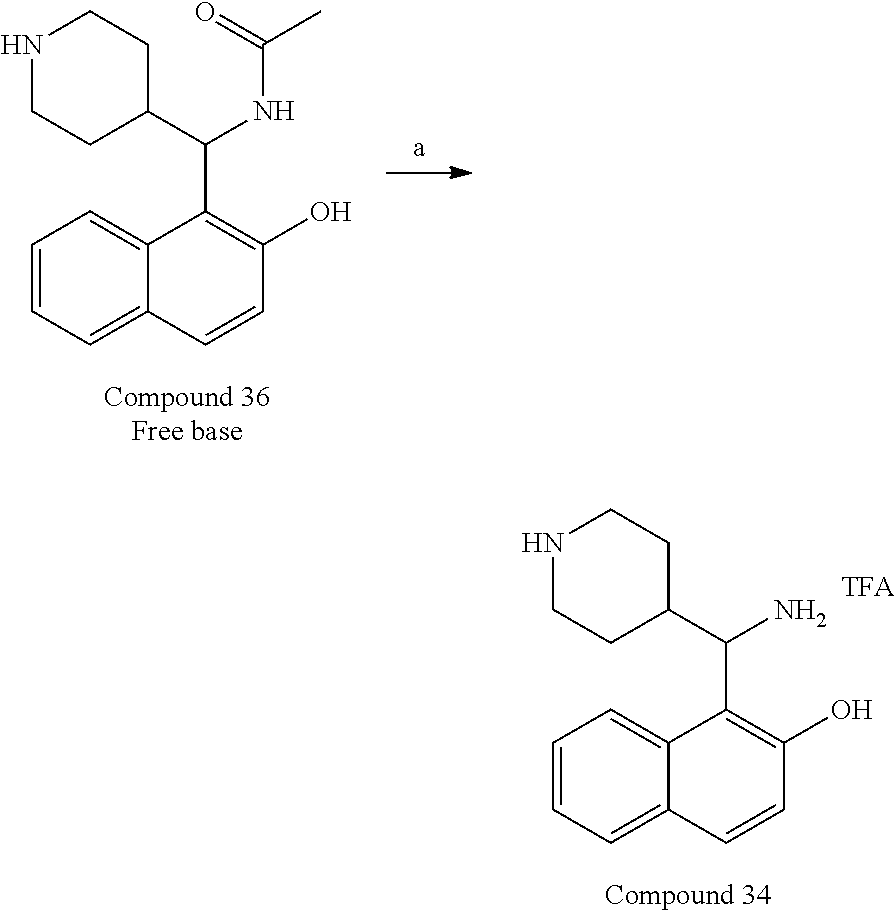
N1CCC(C(NC(C)=O)C2=C(O)C=CC3=CC=CC=C23)CC1.N1CCC(C(N)C2=C(O)C=CC3=CC=CC=C23)CC1
